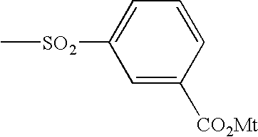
C[SO2]C1=CC=CC([CO2Mt])=C1
